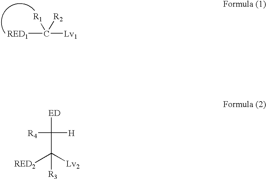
[RED1]C([Lv1])([R2])[R1].[ED]C([H])([R4])C([Lv2])([R3])[RED2]
